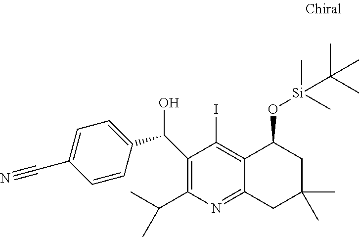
C1(C(C)C)=C(C(C2=CC=C(C#N)C=C2)O)C(I)=C2C(=N1)CC(C)(C)CC2O[Si](C)(C)C(C)(C)C
